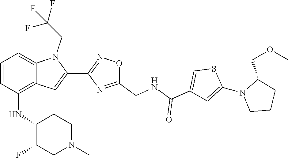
S1C(N2CCCC2COC)=CC(C(=O)NCC2=NC(C3=CC4=C(NC5C(F)CN(C)CC5)C=CC=C4N3CC(F)(F)F)=NO2)=C1
